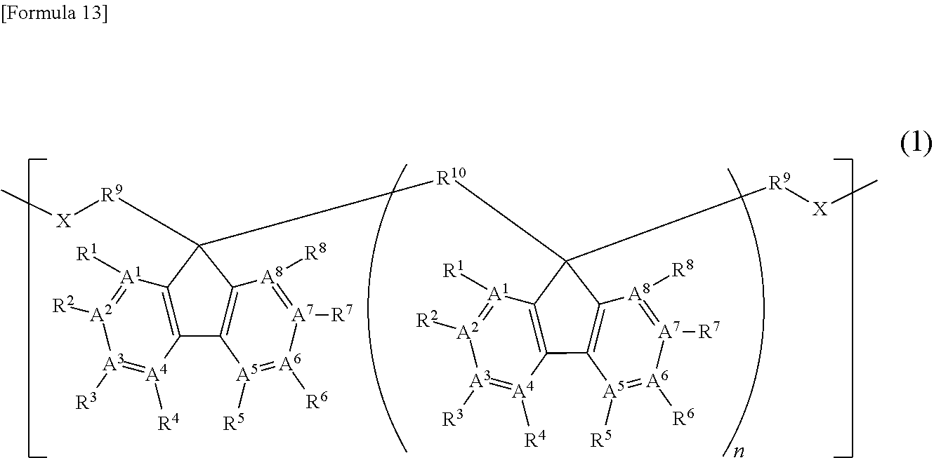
[A1]1([R1])=[A2]([R2])[A3]([R3])=[A4]([R4])C2=C1C([R9][X]C)([R10]C1([R9][X]C)C3=C([A4]([R4])=[A3]([R3])[A2]([R2])=[A1]3[R1])C3=C1[A8]([R8])=[A7]([R7])[A6]([R6])=[A5]3[R5])C1=C2[A5]([R5])=[A6]([R6])[A7]([R7])=[A8]1[R8]
